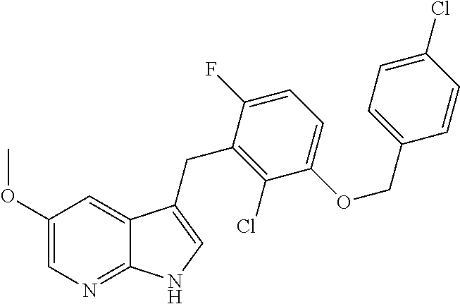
C1(OC)=CN=C2C(=C1)C(CC1=C(Cl)C(OCC3=CC=C(Cl)C=C3)=CC=C1F)=CN2
